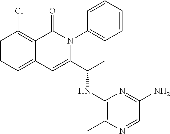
C1=CC=C2C(=C1Cl)C(=O)N(C1=CC=CC=C1)C(C(NC1=C(C)N=CC(N)=N1)C)=C2
